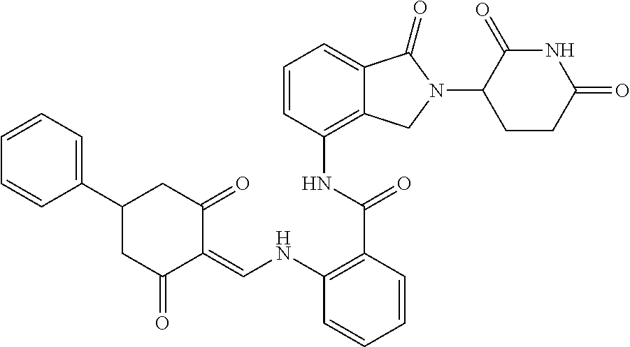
C1=CC=C(C2CC(=O)C(=CNC3=C(C(NC4=C5C(=CC=C4)C(=O)N(C4C(=O)NC(=O)CC4)C5)=O)C=CC=C3)C(=O)C2)C=C1
